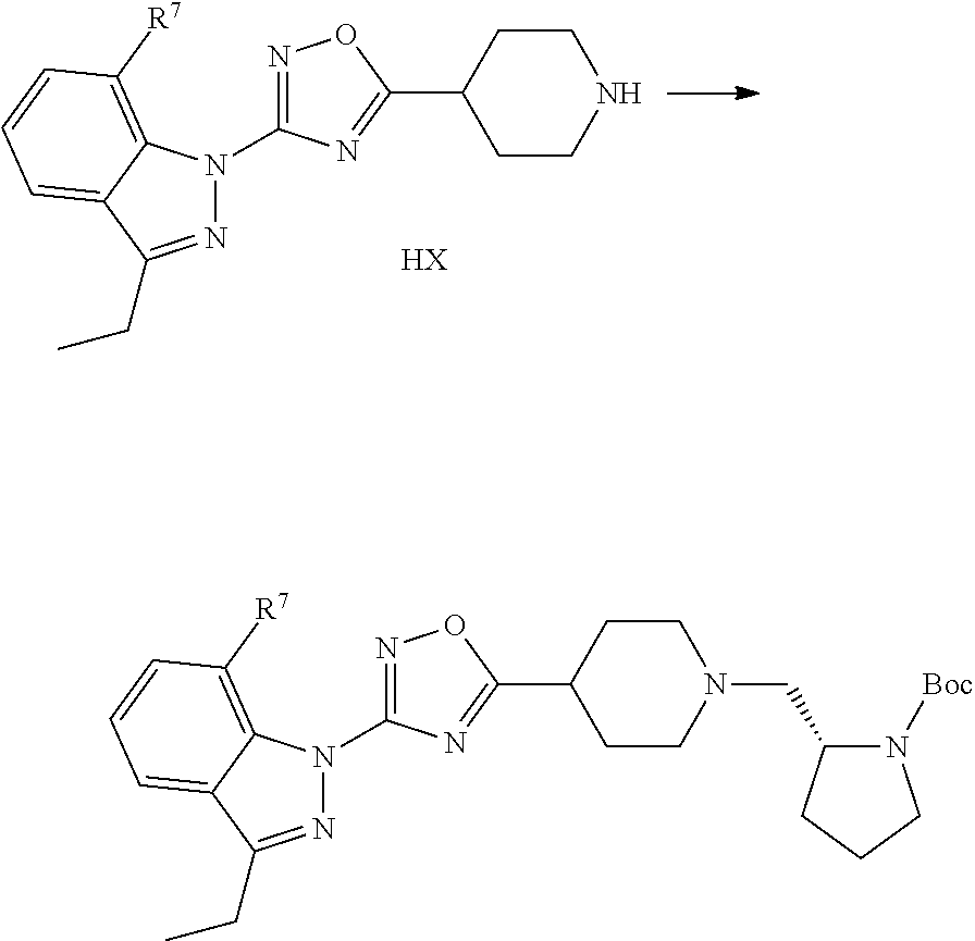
N1=C(N2N=C(CC)C3=CC=CC([R7])=C32)N=C(C2CCNCC2)O1.[HX].N1=C(N2N=C(CC)C3=CC=CC([R7])=C23)N=C(C2CCN(CC3N([Boc])CCC3)CC2)O1
